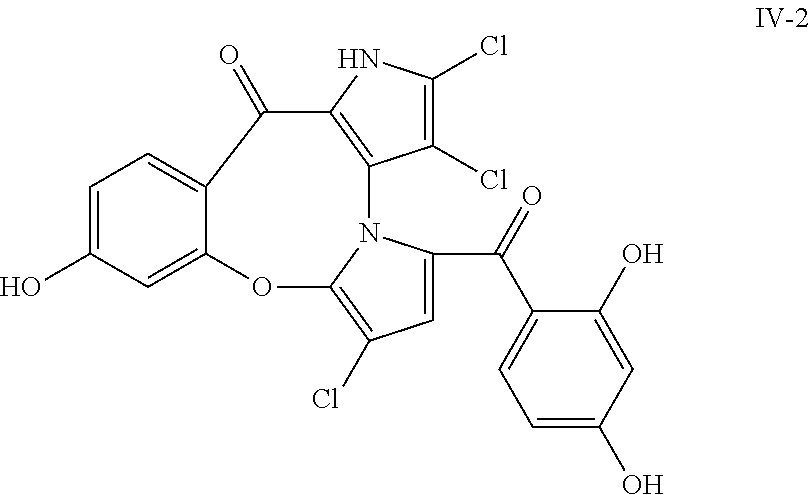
C1(Cl)=C(Cl)NC2=C1N1C(C(=O)C3=CC=C(O)C=C3O)=CC(Cl)=C1OC1=CC(O)=CC=C1C2=O
